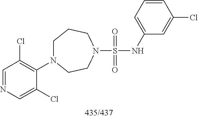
C1=CC=C(NS(=O)(=O)N2CCN(C3=C(Cl)C=NC=C3Cl)CCC2)C=C1Cl
